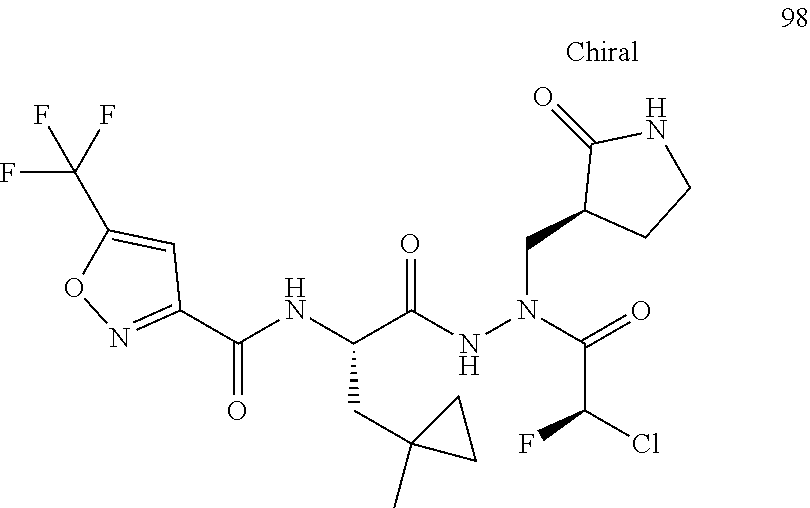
C(C(NN(CC1CCNC1=O)C(=O)C(Cl)F)=O)(NC(C1=NOC(C(F)(F)F)=C1)=O)CC1(C)CC1
